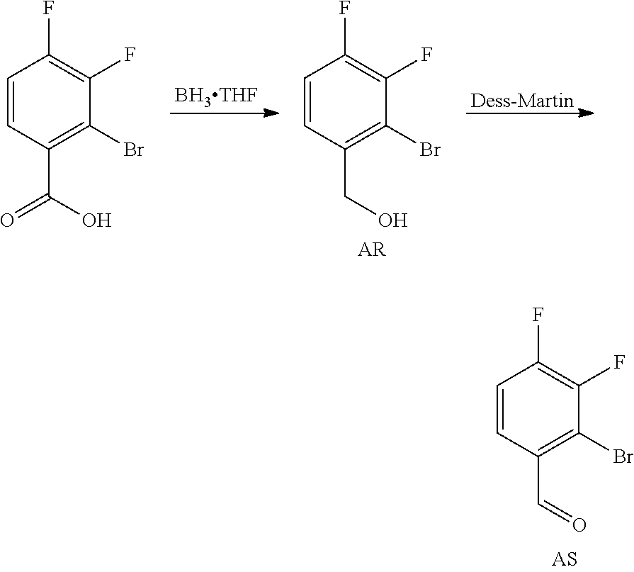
[Dess-Martin].C1=CC(C(=O)O)=C(Br)C(F)=C1F.C1=CC(CO)=C(Br)C(F)=C1F.[AR].C1=CC(C=O)=C(Br)C(F)=C1F
